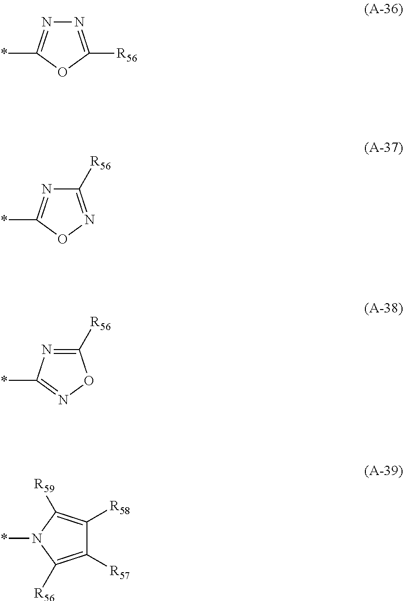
N1=C([R56])OC(*)=N1.C1([R56])=NOC(*)=N1.C1([R56])=NC(*)=NO1.*N1C([R56])=C([R57])C([R58])=C1[R59]
